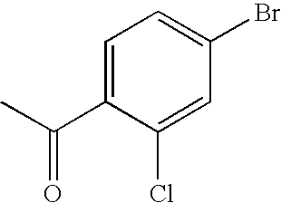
CC(C1=CC=C(Br)C=C1Cl)=O
